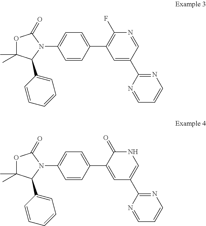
C1(N2C(=O)OC(C)(C)C2C2=CC=CC=C2)=CC=C(C2=C(F)N=CC(C3=NC=CC=N3)=C2)C=C1.C1(N2C(=O)OC(C)(C)C2C2=CC=CC=C2)=CC=C(C2=CC(C3=NC=CC=N3)=CNC2=O)C=C1
